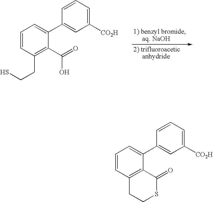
C1(C2=CC=CC(CCS)=C2C(=O)O)=CC([CO2H])=CC=C1.C1(C2=CC=CC3=C2C(=O)SCC3)=CC([CO2H])=CC=C1
